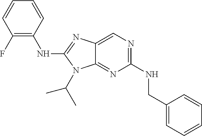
C1(NCC2=CC=CC=C2)=NC=C2C(=N1)N(C(C)C)C(NC1=C(F)C=CC=C1)=N2
